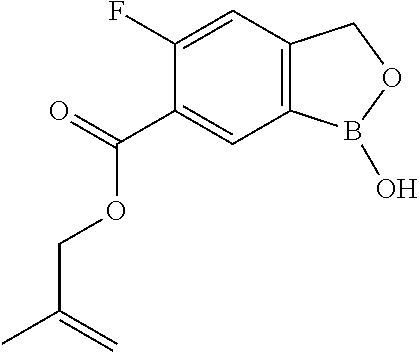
C1(C(=O)OCC(C)=C)=CC2=C(C=C1F)COB2O
